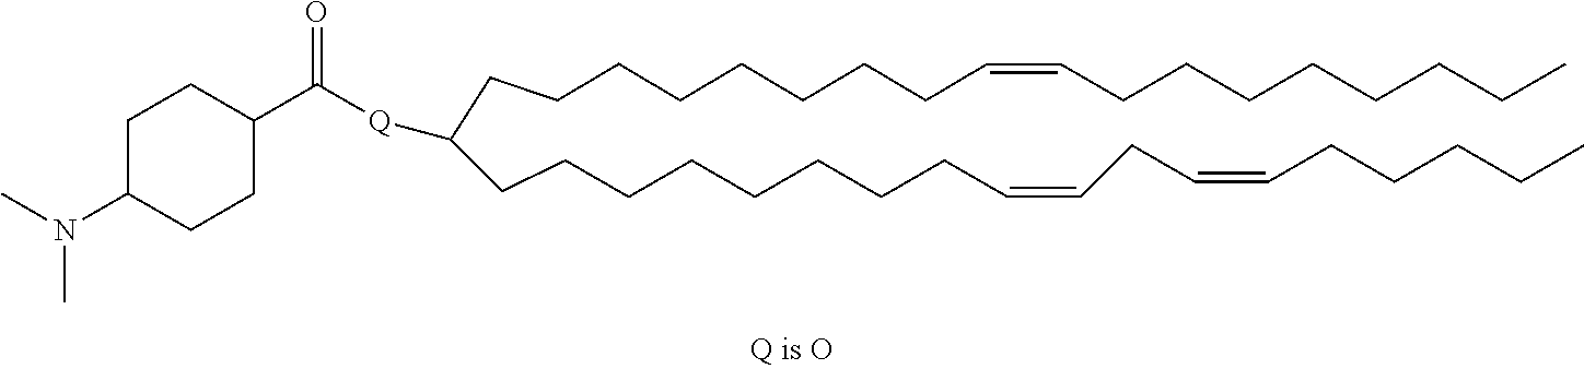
C(CCCCCCCC=CCCCCCCCC)C(CCCCCCCCC=CCC=CCCCCC)[Q]C(=O)C1CCC(N(C)C)CC1
